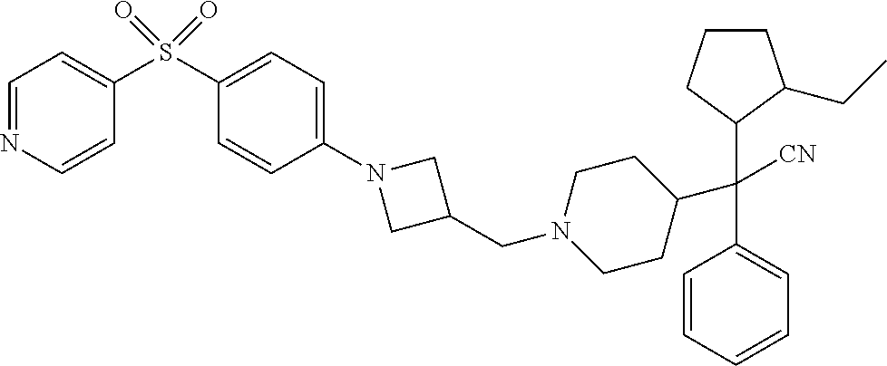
C1=CC=CC=C1C(C1CCN(CC2CN(C3=CC=C(S(C4=CC=NC=C4)(=O)=O)C=C3)C2)CC1)([CN])C1CCCC1CC
